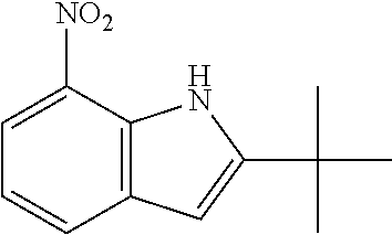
C12=C(C([NO2])=CC=C1)NC(C(C)(C)C)=C2
